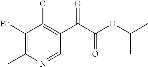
C1(Br)=C(C)N=CC(C(C(OC(C)C)=O)=O)=C1Cl
